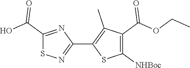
C1(C2=C(C)C(C(OCC)=O)=C([NHBoc])S2)=NSC(C(O)=O)=N1
